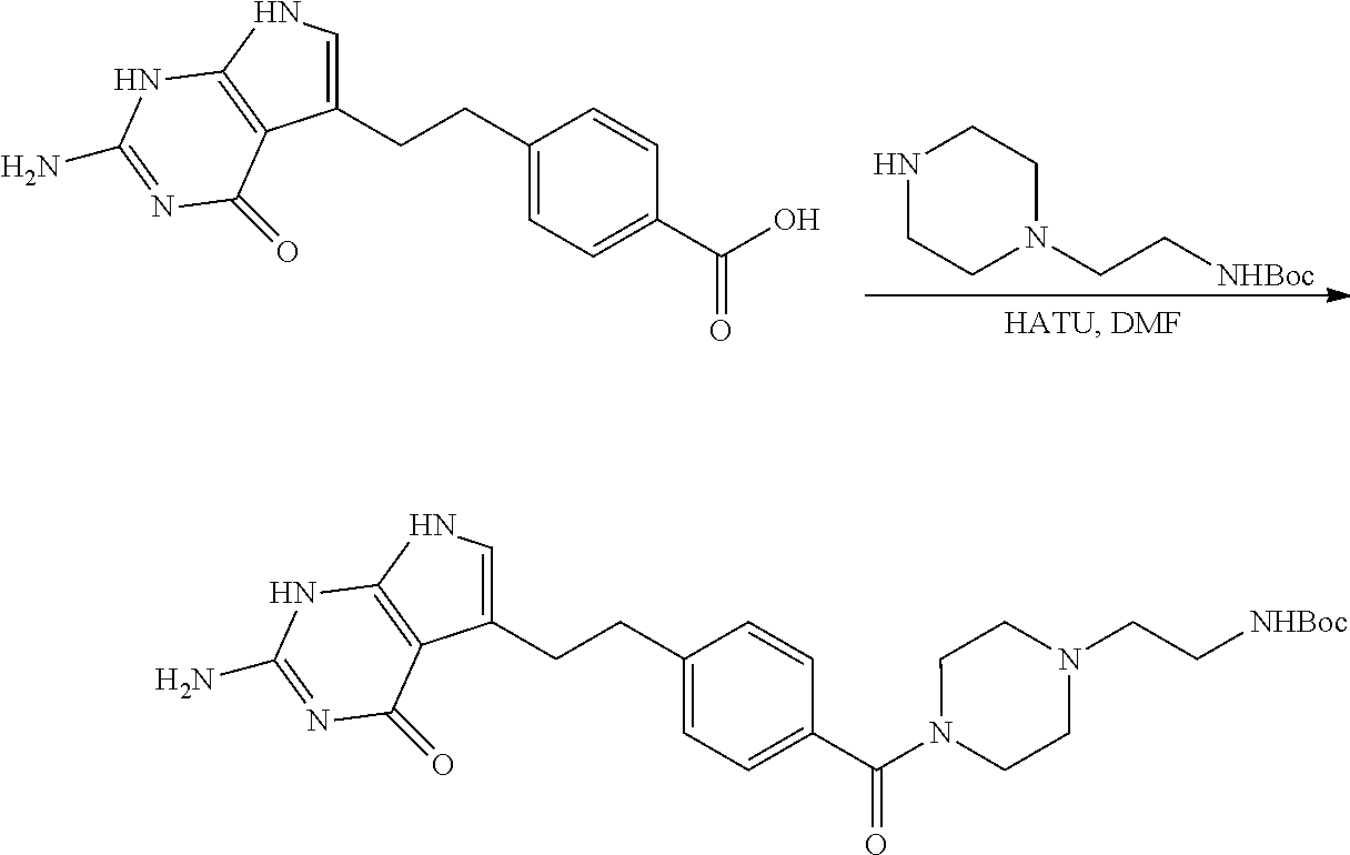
C1(CCC2=CC=C(C(O)=O)C=C2)=CNC2=C1C(=O)N=C(N)N2.N1CCN(CC[NHBoc])CC1.C1(CCC2=CC=C(C(N3CCN(CC[NHBoc])CC3)=O)C=C2)=CNC2=C1C(=O)N=C(N)N2
